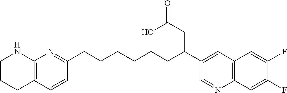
C1CCC2=C(N1)N=C(CCCCCCC(C1=CC3=C(N=C1)C=C(F)C(F)=C3)CC(O)=O)C=C2
